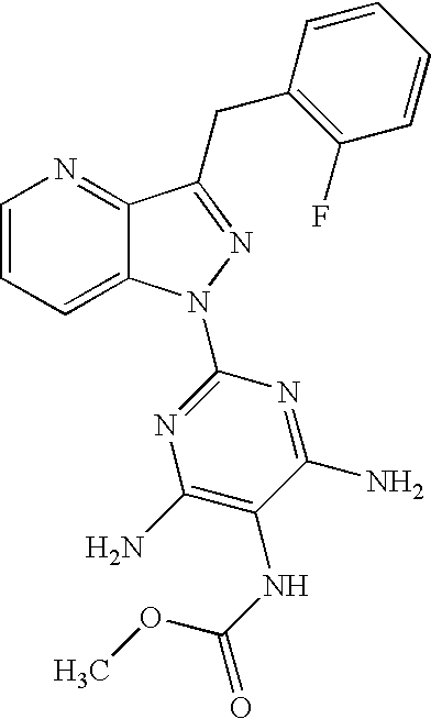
C1=CC=C2C(=N1)C(CC1=C(F)C=CC=C1)=NN2C1=NC(N)=C(NC(=O)OC)C(N)=N1
